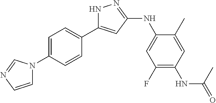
N1C(C2=CC=C(N3C=CN=C3)C=C2)=CC(NC2=CC(F)=C(NC(=O)C)C=C2C)=N1
